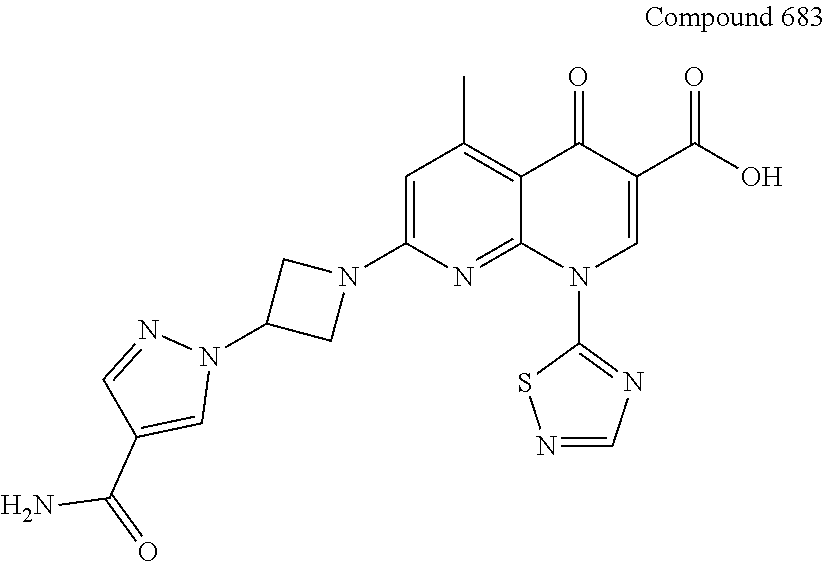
C1=C(N2CC(N3N=CC(C(=O)N)=C3)C2)N=C2C(=C1C)C(=O)C(C(O)=O)=CN2C1=NC=NS1
